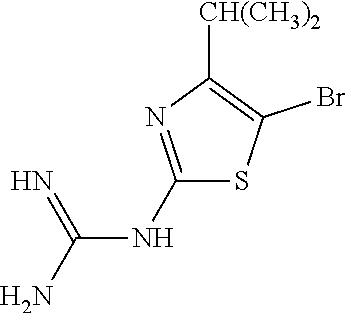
C1(NC(N)=N)=NC([CH(CH3)2])=C(Br)S1
